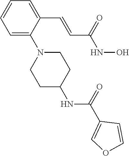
C1=C(N2CCC(NC(=O)C3=COC=C3)CC2)C(C=CC(NO)=O)=CC=C1
